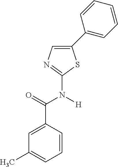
C1=C(C(N(C2=NC=C(C3=CC=CC=C3)S2)[H])=O)C=CC=C1C
